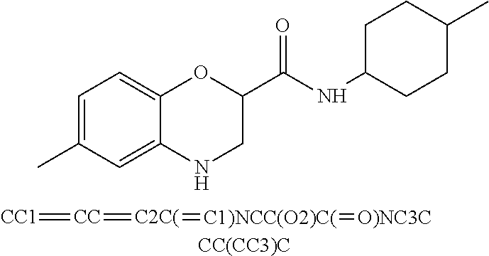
C1=C(C)C=C2C(=C1)OC(C(NC1CCC(C)CC1)=O)CN2.[CC1]=[CC]=[C2C(]=[C1)NCC(O2)C(]=[O)NC3C].[CC(CC3)C]
